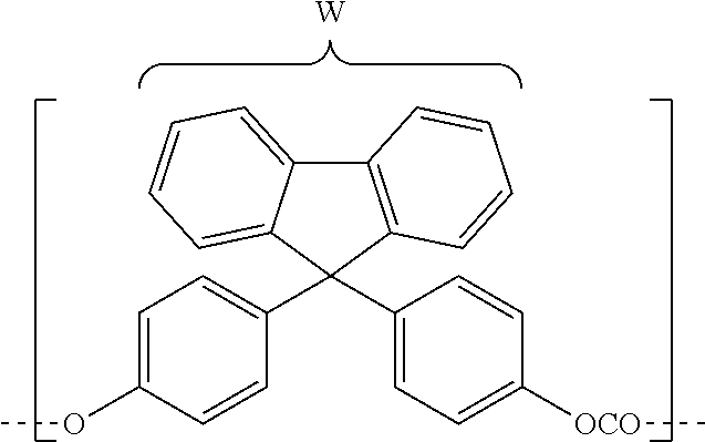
[W].C1=C(OC)C=CC(C2(C3=CC=C([OCO]C)C=C3)C3=C(C4=CC=CC=C24)C=CC=C3)=C1
